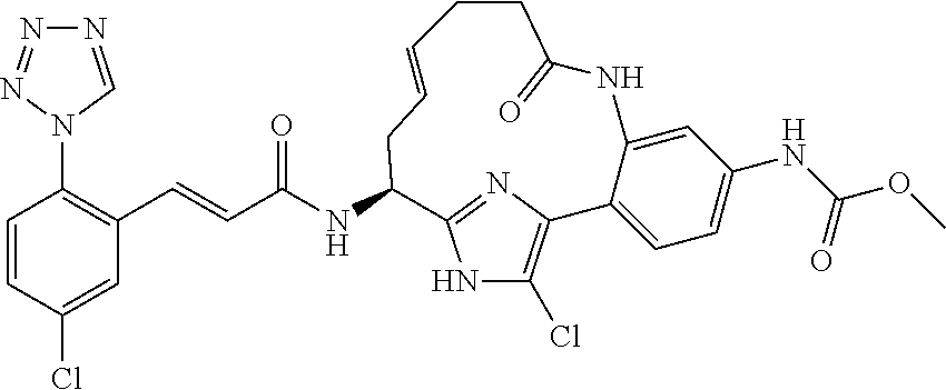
C1=CC(Cl)=CC(C=CC(NC2C3=NC(=C(Cl)N3)C3=CC=C(NC(OC)=O)C=C3NC(=O)CCC=CC2)=O)=C1N1C=NN=N1
